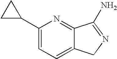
C1(C2CC2)=CC=C2C(=N1)C(N)=NC2
